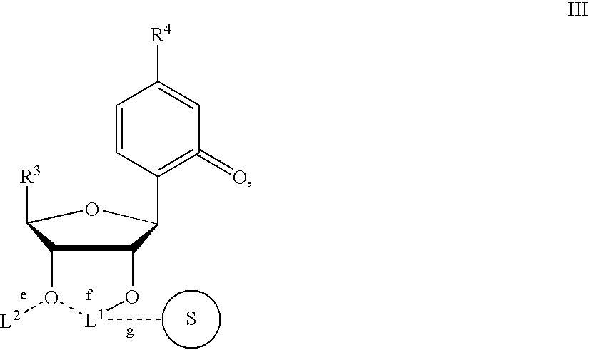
[L1]1(C)OC2C(C([R3])OC2C2=C(=O)C=C([R4])C=C2)O1[L2].S
